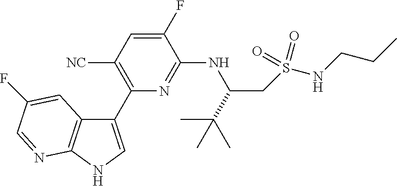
C1(C2=C([NC])C=C(F)C(NC(C(C)(C)C)CS(NCCC)(=O)=O)=N2)=CNC2=C1C=C(F)C=N2
